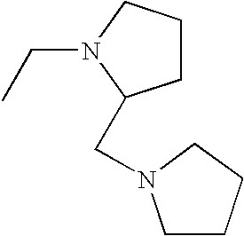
CCN1CCCC1CN1CCCC1
